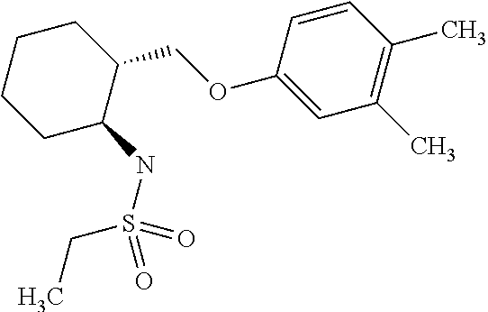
C1C(NS(=O)(CC)=O)C(COC2=CC(C)=C(C)C=C2)CCC1
